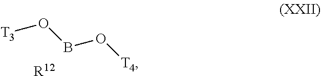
[T3]OBO[T4].[R12]
